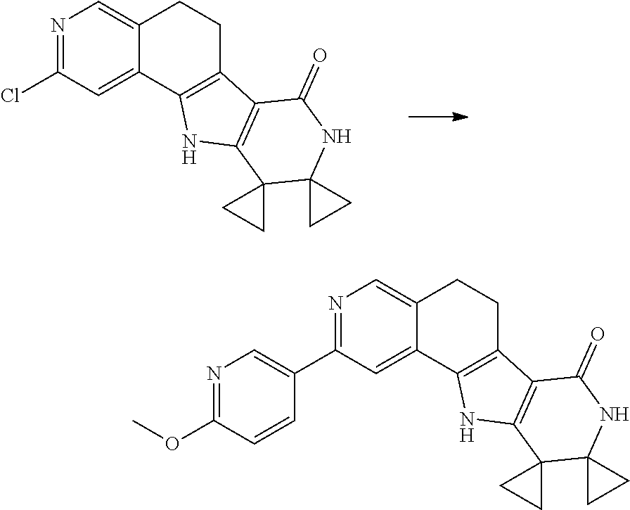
N1=C(Cl)C=C2C(=C1)CCC1=C2NC2=C1C(=O)NC1(C23CC3)CC1.N1=C(C2=CN=C(OC)C=C2)C=C2C(=C1)CCC1=C2NC2=C1C(=O)NC1(C23CC3)CC1
